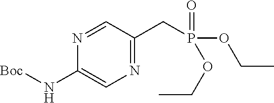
N1=C(CP(OCC)(=O)OCC)C=NC(N[Boc])=C1
